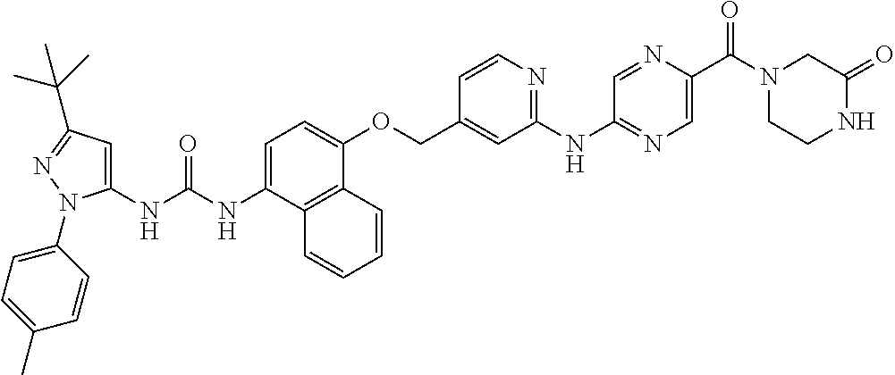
C1=C(NC(NC2=CC(C(C)(C)C)=NN2C2=CC=C(C)C=C2)=O)C2=C(C(OCC3=CC(NC4=NC=C(C(N5CCNC(=O)C5)=O)N=C4)=NC=C3)=C1)C=CC=C2
